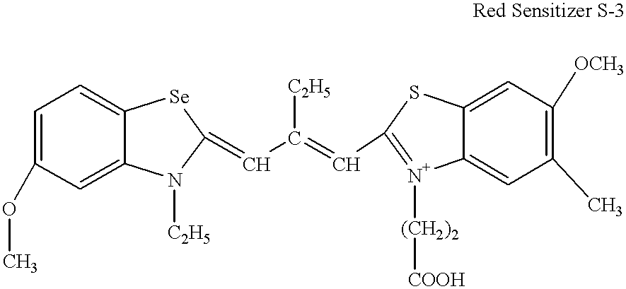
C1=C(OC)C=C2C(=C1)[Se]C(=CC(=CC1=[N+]([(CH2)2][COOH])C3=CC(C)=C([OCH3])C=C3S1)[C2H5])N2[C2H5]
